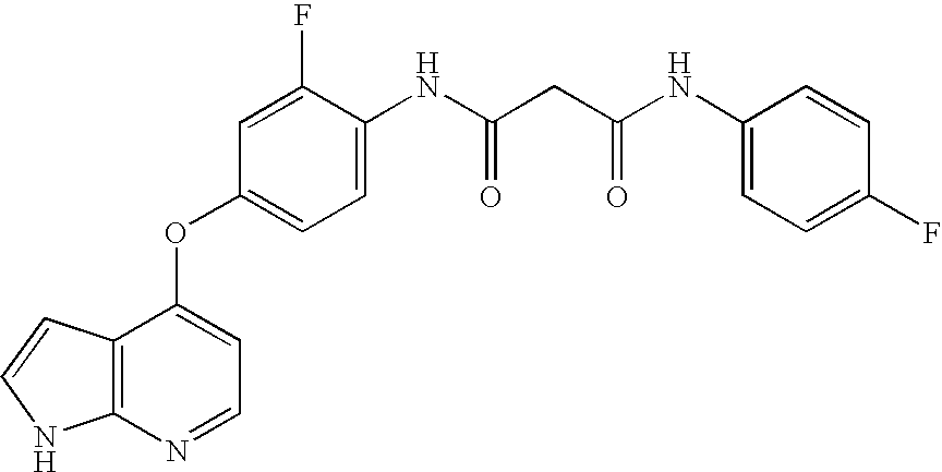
N(C(CC(NC1=CC=C(F)C=C1)=O)=O)C1=CC=C(OC2=CC=NC3=C2C=CN3)C=C1F
